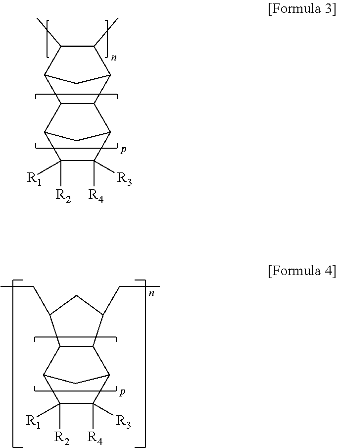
C12C3C(C(C1)C(C)C2C)C1C([R3])([R4])C([R2])([R1])C3C1.C12C(C3C([R3])([R4])C([R2])([R1])C1C3)C(CC)CC2CC
